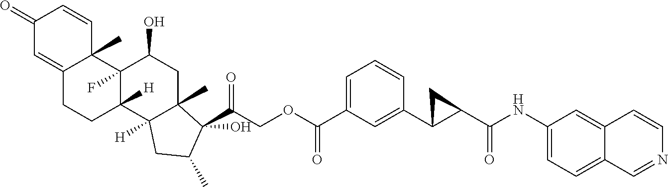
C1=C(C(OCC(=O)C2(O)C3(C)C([H])(C4([H])CCC5=CC(=O)C=CC5(C)C4(F)C(O)C3)CC2C)=O)C=C(C2CC2C(NC2=CC=C3C(=C2)C=CN=C3)=O)C=C1
